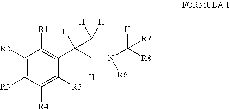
C1([R2])=C([R3])C([R4])=C([R5])C(C2([H])C([H])(N(C([R8])([H])[R7])[R6])C2([H])[H])=C1[R1]
